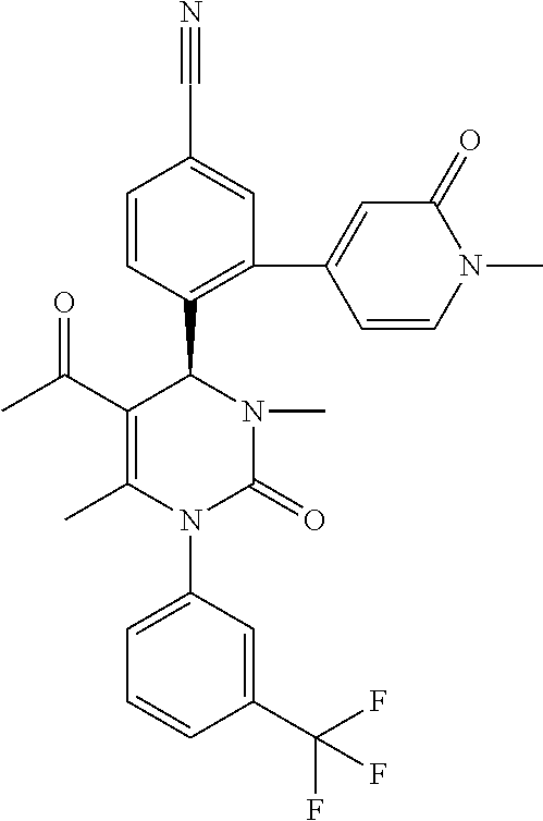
N#CC1=CC(C2=CC(=O)N(C)C=C2)=C(C2N(C)C(=O)N(C3=CC=CC(C(F)(F)F)=C3)C(C)=C2C(C)=O)C=C1
